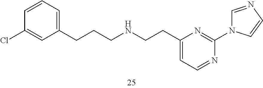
C1(CCCNCCC2=CC=NC(N3C=NC=C3)=N2)=CC=CC(Cl)=C1
